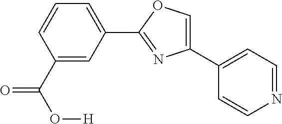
C1(C2=CC=NC=C2)=COC(C2=CC=CC(C(O[H])=O)=C2)=N1
